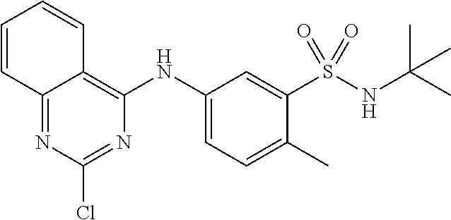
C12=NC(Cl)=NC(NC3=CC=C(C)C(S(NC(C)(C)C)(=O)=O)=C3)=C1C=CC=C2
